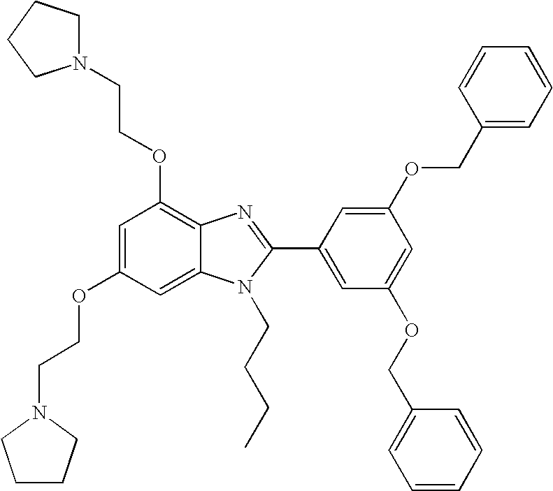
C1=C(OCCN2CCCC2)C=C2C(=C1OCCN1CCCC1)N=C(C1=CC(OCC3=CC=CC=C3)=CC(OCC3=CC=CC=C3)=C1)N2CCCC
